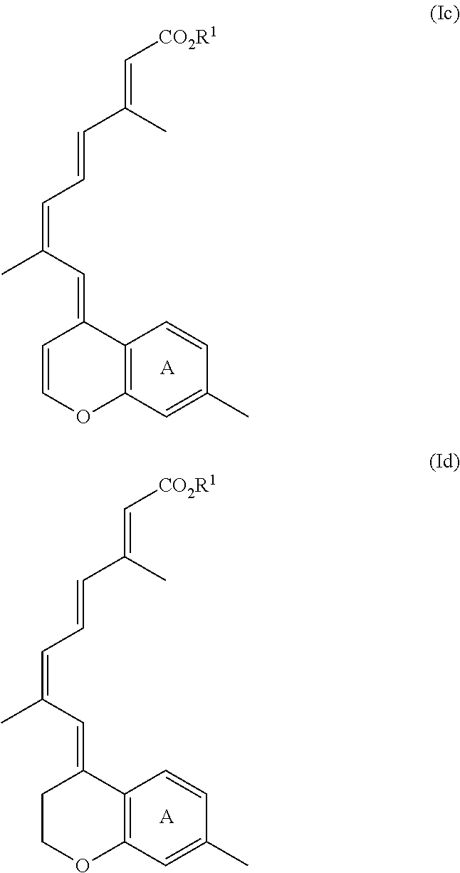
C12=C(C=C(C)C=C1)OC=CC2=CC(=CC=CC(=C[CO2R1])C)C.[A].C12=C(C=C(C)C=C1)OCCC2=CC(=CC=CC(=C[CO2R1])C)C.[A]
